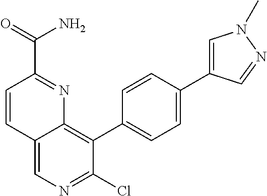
C1=C(C2=CC=C(C3=C4C(=CN=C3Cl)C=CC(C(=O)N)=N4)C=C2)C=NN1C
